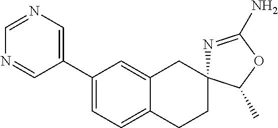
C1(C2=CN=CN=C2)=CC=C2C(=C1)CC1(CC2)N=C(N)OC1C
